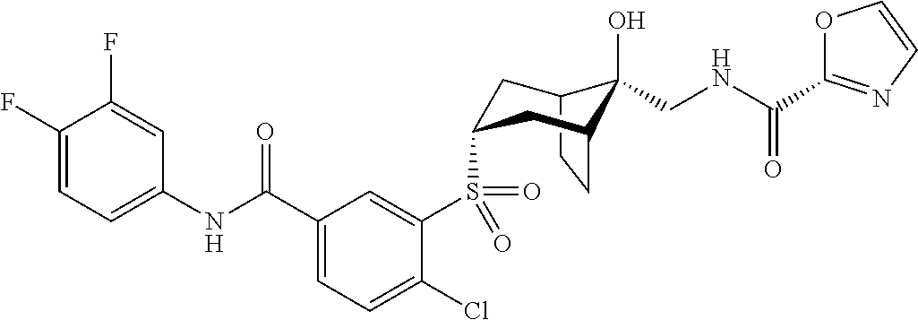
C1(F)=CC=C(NC(C2=CC=C(Cl)C(S(=O)(=O)C3CC4C(O)(CNC(=O)C5=NC=CO5)C(CC4)C3)=C2)=O)C=C1F
